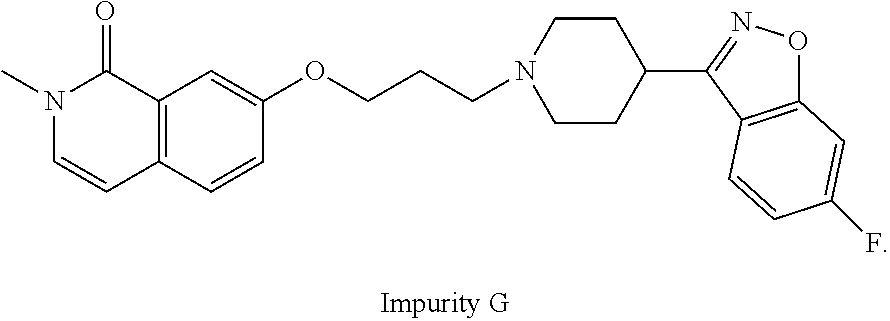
N1(C)C=CC2=C(C1=O)C=C(OCCCN1CCC(C3=NOC4=C3C=CC(F)=C4)CC1)C=C2
